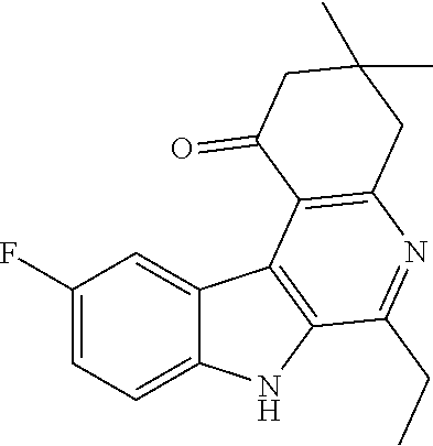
C1(F)=CC=C2C(=C1)C1=C(N2)C(CC)=NC2=C1C(=O)CC(C)(C)C2
